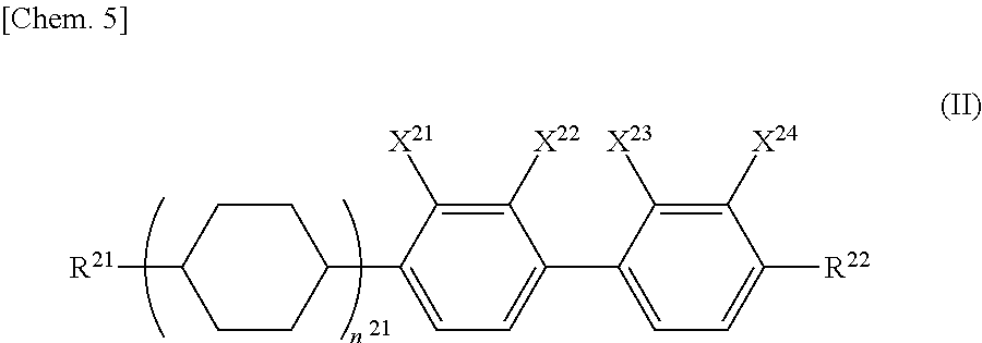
C1CC([R21])CCC1C1=CC=C(C2=CC=C([R22])C([X24])=C2[X23])C([X22])=C1[X21]
